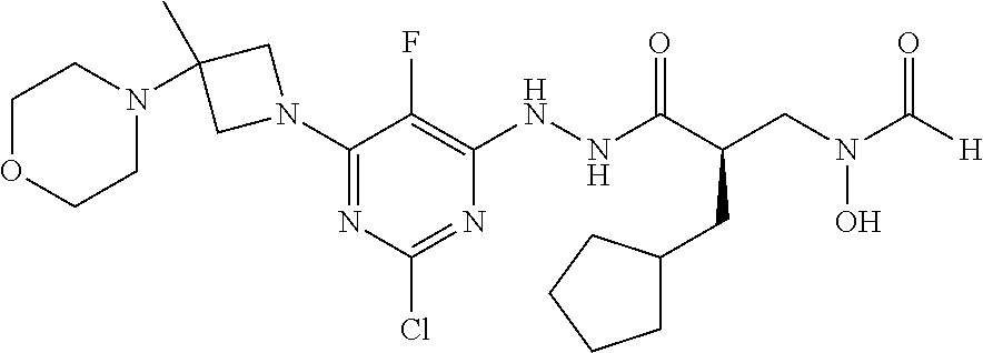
N1(C2=NC(Cl)=NC(NNC(C(CN(C([H])=O)O)CC3CCCC3)=O)=C2F)CC(C)(N2CCOCC2)C1
